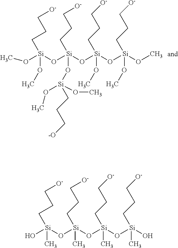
O([Si](O[Si](O[Si](O[Si](OC)(OC)CCC[O-])(OC)CCC[O-])(O[Si](OC)(OC)CCC[-O])CCC[O-])(OC)CCC[O-])C.O[Si](O[Si](O[Si](O[Si](O)(C)CCC[O-])(C)CCC[O-])(C)CCC[O-])(C)CCC[O-]
